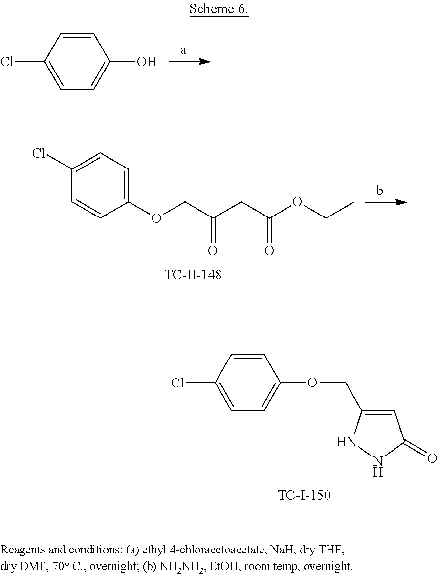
C1=CC(Cl)=CC=C1OCC1=CC(=O)NN1.C1=CC(Cl)=CC=C1O.C1(Cl)=CC=C(OCC(CC(OCC)=O)=O)C=C1
